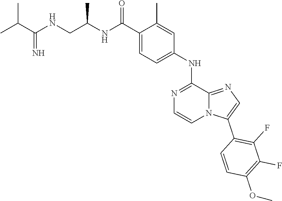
N1=C(NC2=CC=C(C(=O)NC(CNC(C(C)C)=N)C)C(C)=C2)C2=NC=C(C3=C(F)C(F)=C(OC)C=C3)N2C=C1
